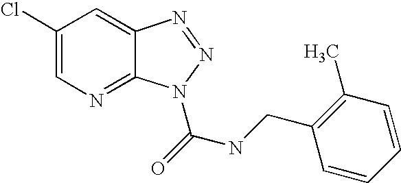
C1=C(Cl)C=C2C(=N1)N(C(=O)NCC1=C(C)C=CC=C1)N=N2
